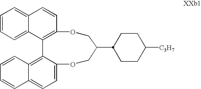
C1=CC=C2C(=C1)C=CC1=C2C2=C3C(=CC=C2OCC(C2CCC([C3H7])CC2)CO1)C=CC=C3
